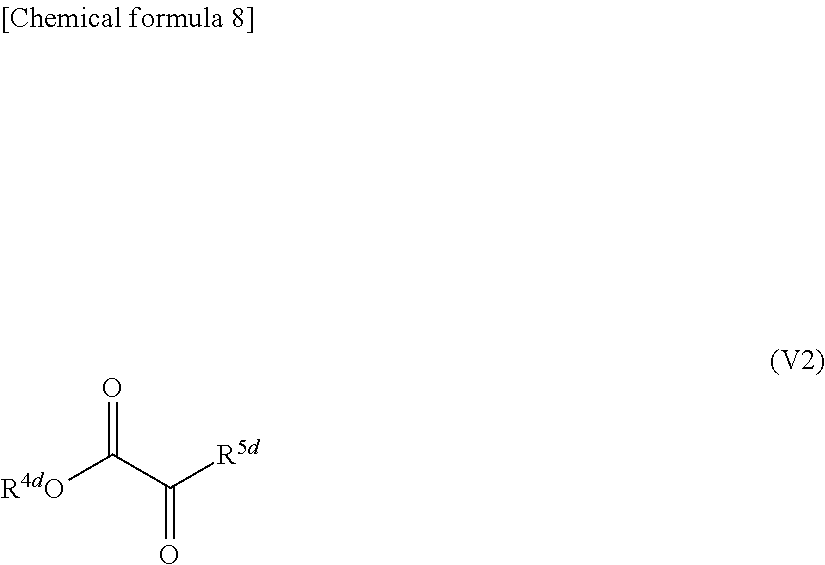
[R4dO]C(C([R5d])=O)=O
